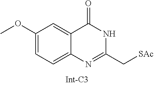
C1(OC)=CC=C2C(=C1)C(=O)NC(C[SAc])=N2
